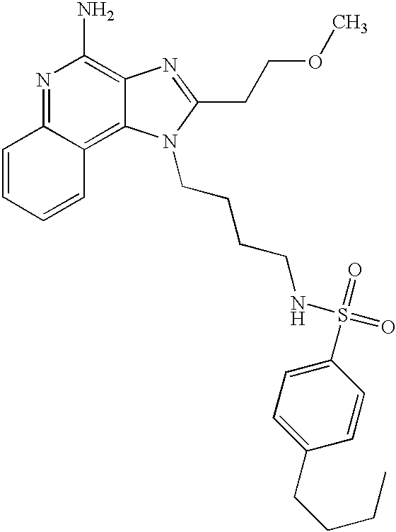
N1=C2C(=C3C(=C1N)N=C(CCOC)N3CCCCNS(=O)(=O)C1=CC=C(CCCC)C=C1)C=CC=C2
